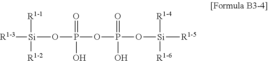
[R1-3][Si](OP(OP(O[Si]([R1-4])([R1-6])[R1-5])(=O)O)(=O)O)([R1-1])[R1-2]
